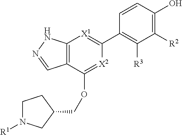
C1([R2])=C(O)C=CC(C2=[X1]C3=C(C(OCC4CN([R1])CC4)=[X2]2)C=NN3)=C1[R3]
